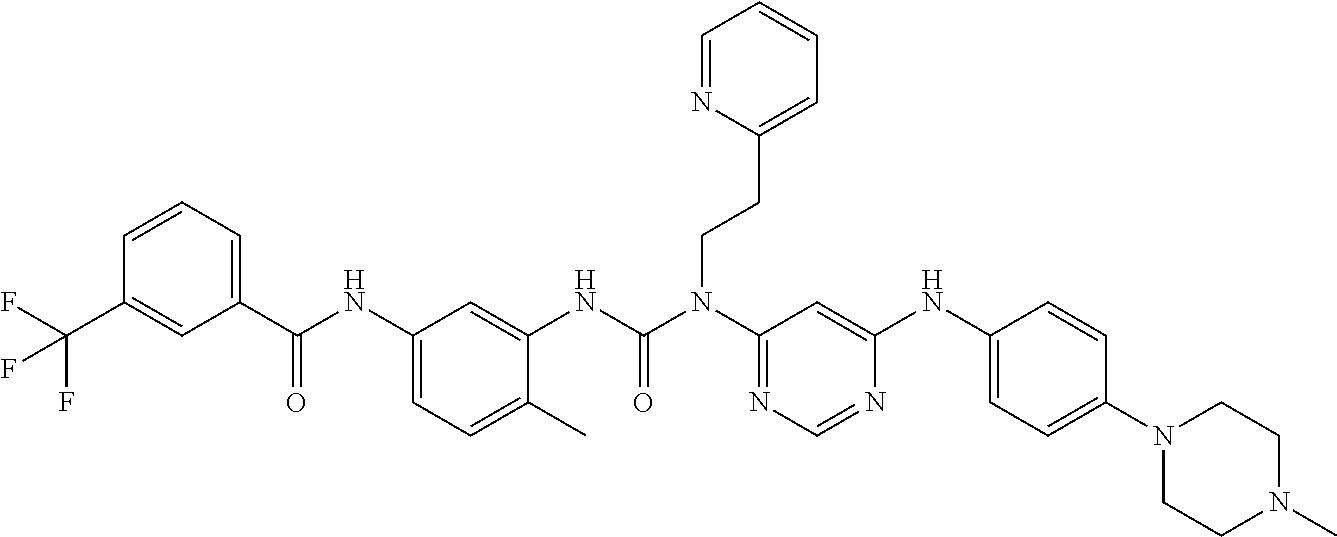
C1=CC=C(C(NC2=CC=C(C)C(NC(N(C3=NC=NC(NC4=CC=C(N5CCN(C)CC5)C=C4)=C3)CCC3=CC=CC=N3)=O)=C2)=O)C=C1C(F)(F)F
